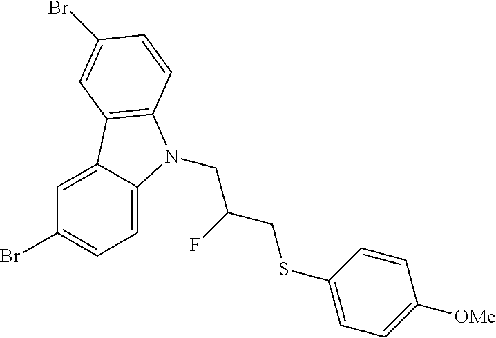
C1=C2C(=CC=C1Br)N(CC(CSC1=CC=C([OMe])C=C1)F)C1=C2C=C(Br)C=C1
